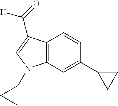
C12=C(C=C(C3CC3)C=C1)N(C1CC1)C=C2C(=O)[H]
